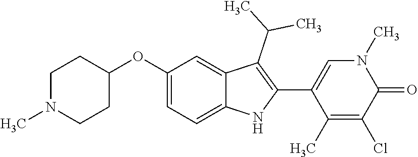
C1(OC2=CC=C3C(=C2)C(C(C)C)=C(C2=CN(C)C(=O)C(Cl)=C2C)N3)CCN(C)CC1
